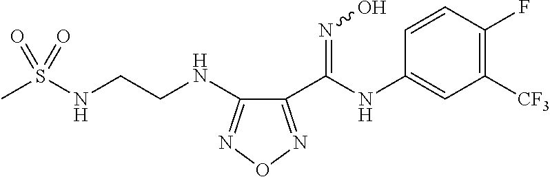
C1(C(NC2=CC([CF3])=C(F)C=C2)=NO)=NON=C1NCCNS(C)(=O)=O
